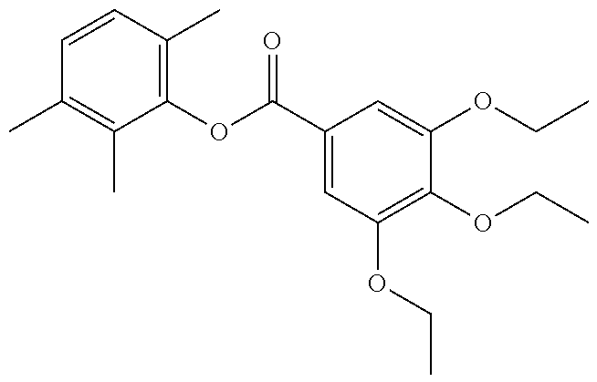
C1=CC(C)=C(OC(C2=CC(OCC)=C(OCC)C(OCC)=C2)=O)C(C)=C1C
